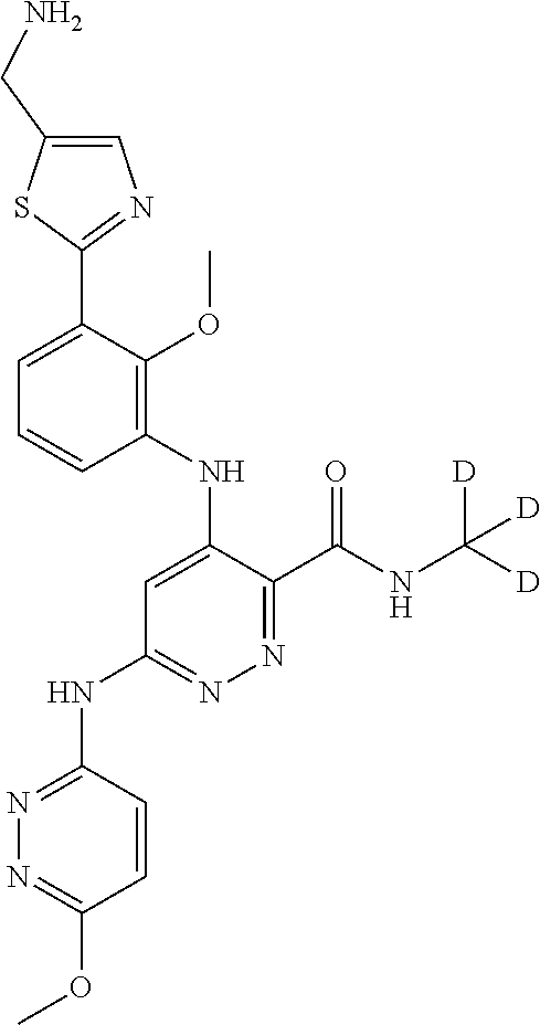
C1=C(C2=NC=C(CN)S2)C(OC)=C(NC2=CC(NC3=NN=C(OC)C=C3)=NN=C2C(NC([D])([D])[D])=O)C=C1
